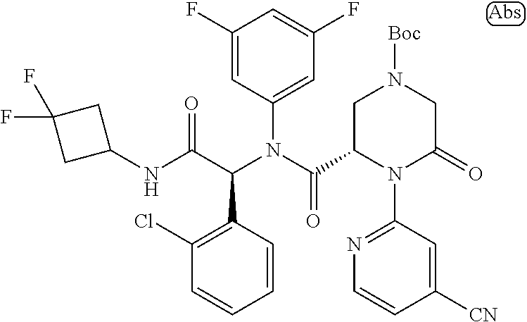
C1(F)=CC(N(C(C2CN([Boc])CC(=O)N2C2=NC=CC([CN])=C2)=O)C(C(NC2CC(F)(F)C2)=O)C2=C(Cl)C=CC=C2)=CC(F)=C1
